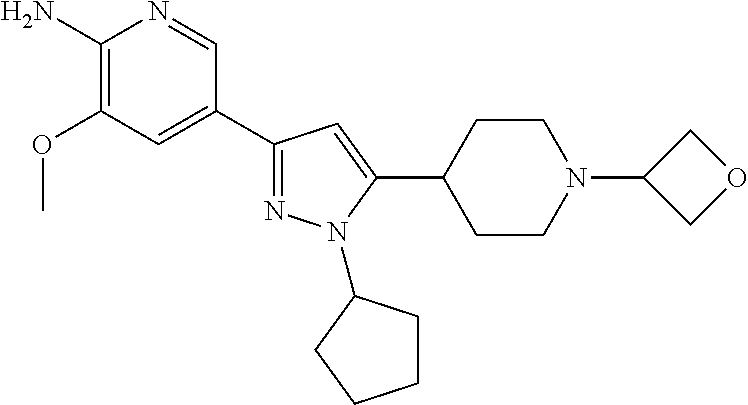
C1=NC(N)=C(OC)C=C1C1=NN(C2CCCC2)C(C2CCN(C3COC3)CC2)=C1
